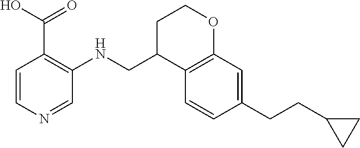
C1(CCC2CC2)=CC2=C(C=C1)C(CNC1=C(C(O)=O)C=CN=C1)CCO2
